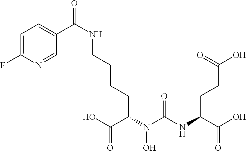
C(C(N(C(NC(C(O)=O)CCC(O)=O)=O)O)CCCCNC(=O)C1=CC=C(F)N=C1)(O)=O
